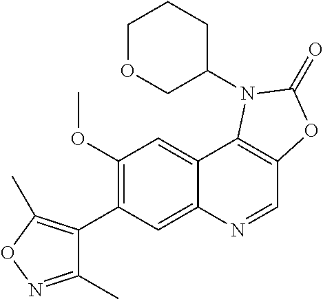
C1(C2=C(OC)C=C3C(=C2)N=CC2=C3N(C3COCCC3)C(=O)O2)=C(C)ON=C1C
